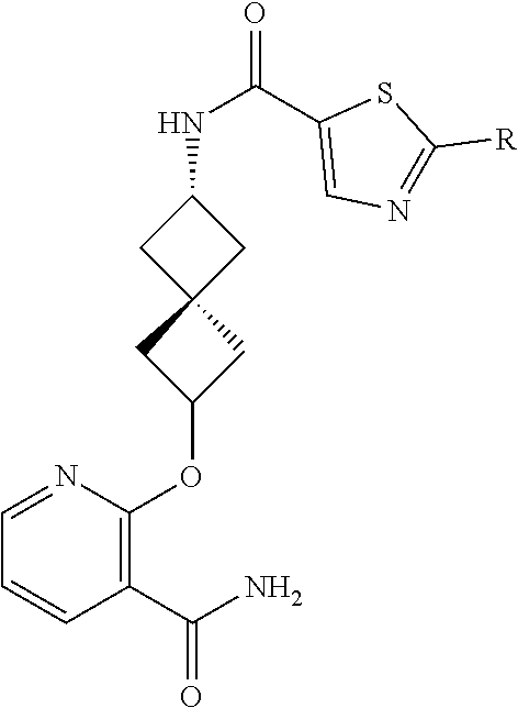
N(C(=O)C1=CN=C([R])S1)C1CC2(C1)CC(OC1=C(C(N)=O)C=CC=N1)C2
